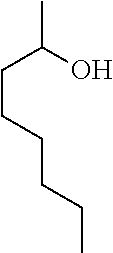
OC(CCCCCC)C
